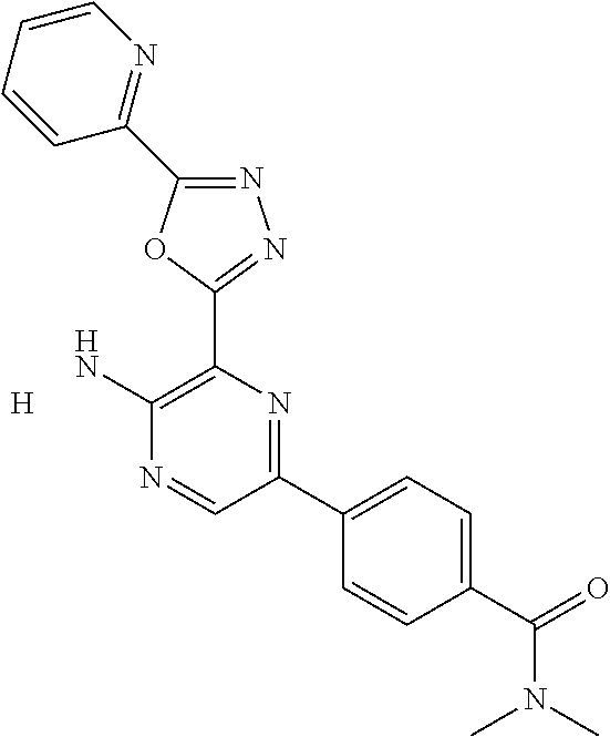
N1=C(C2=NC=CC=C2)OC(C2=C(N)N=CC(C3=CC=C(C(=O)N(C)C)C=C3)=N2)=N1.[H]
